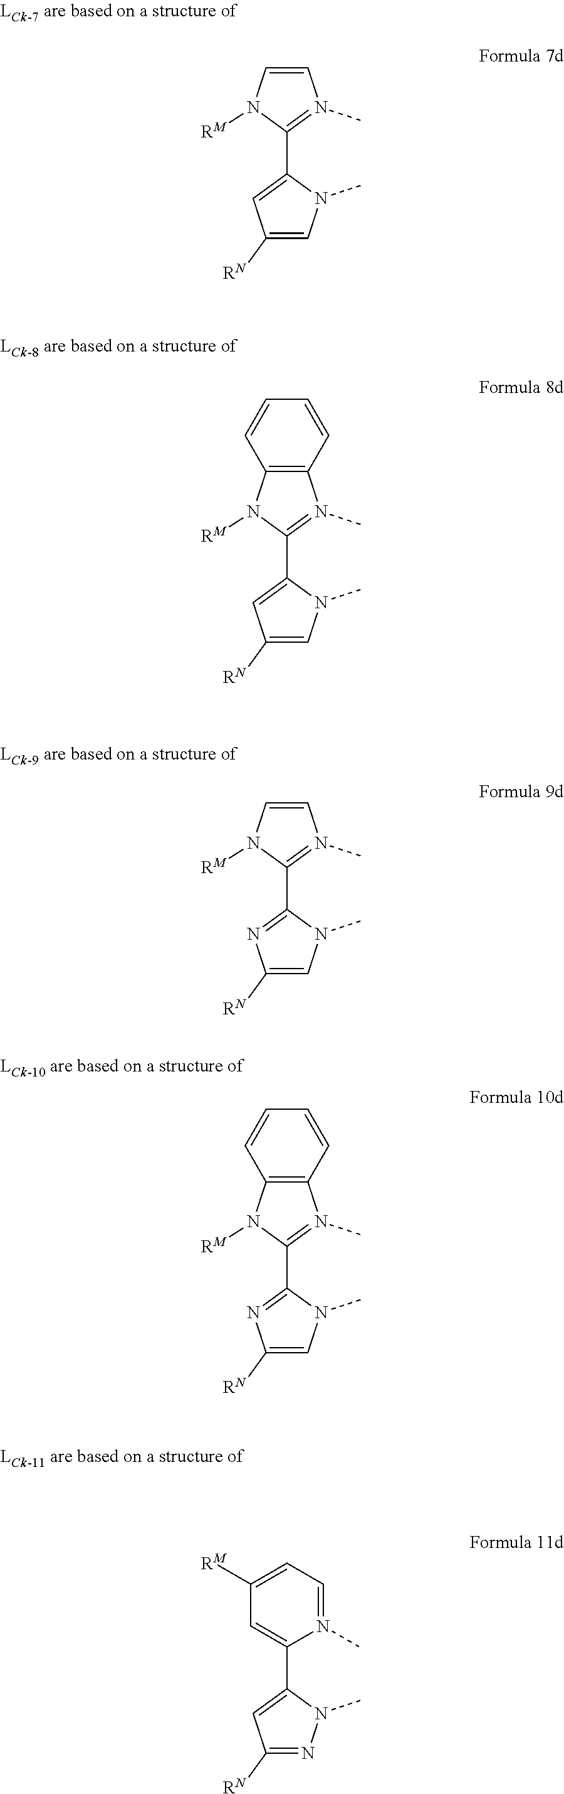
C1=CN(C)=C(C2=CC([RN])=CN2C)N1[RM].C12=C(N(C)=C(C3=CC([RN])=CN3C)N1[RM])C=CC=C2.C1=CN(C)=C(C2=NC([RN])=CN2C)N1[RM].C12=C(N(C)=C(C3=NC([RN])=CN3C)N1[RM])C=CC=C2.C1([RN])=NN(C)C(C2=CC([RM])=CC=N2C)=C1
